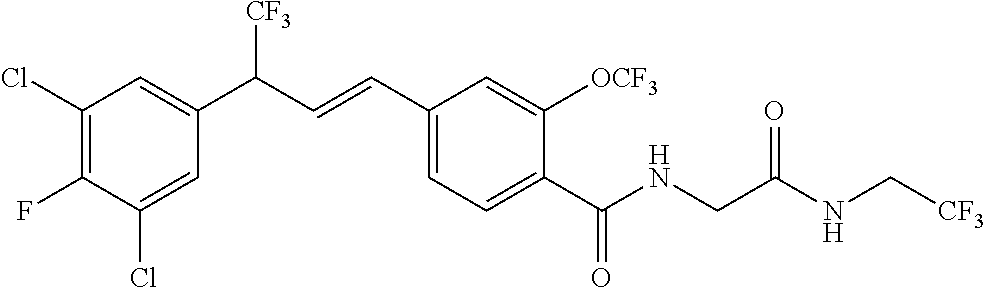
C1(Cl)=CC(C(C=CC2=CC=C(C(NCC(NC[CF3])=O)=O)C([OCF3])=C2)[CF3])=CC(Cl)=C1F
